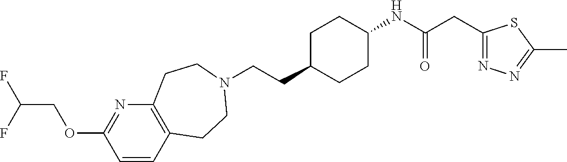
C(CC1CCC(NC(CC2=NN=C(C)S2)=O)CC1)N1CCC2=C(N=C(OCC(F)F)C=C2)CC1
